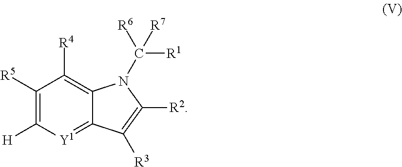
C1([R5])=C([H])[Y1]=C2C(=C1[R4])N(C([R1])([R6])[R7])C([R2])=C2[R3]
